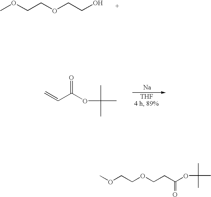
COCCOCCO.[Na].C=CC(OC(C)(C)C)=O.COCCOCCC(=O)OC(C)(C)C
